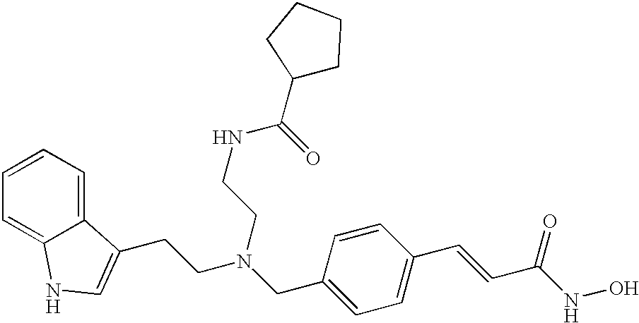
C(N(CC1=CC=C(C=CC(NO)=O)C=C1)CCNC(=O)C1CCCC1)CC1=CNC2=CC=CC=C21
